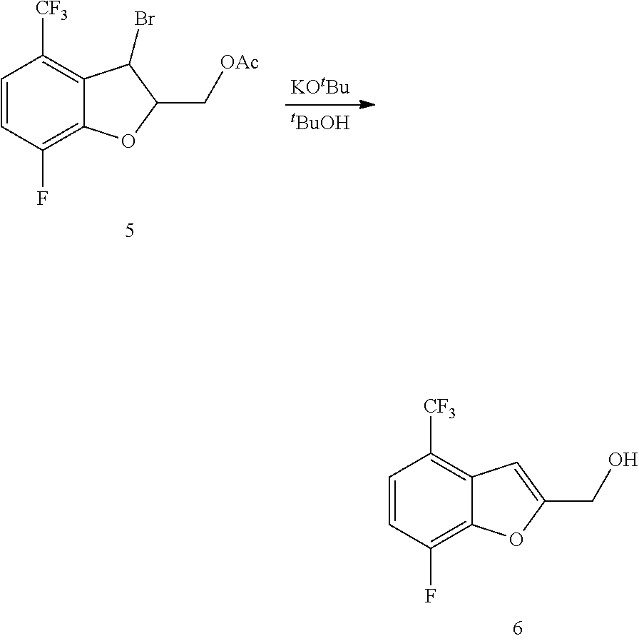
[tBuOH].C1=CC(F)=C2C(=C1[CF3])C(Br)C(C[OAc])O2.[KOtBu].C1=CC(F)=C2C(=C1[CF3])C=C(CO)O2
